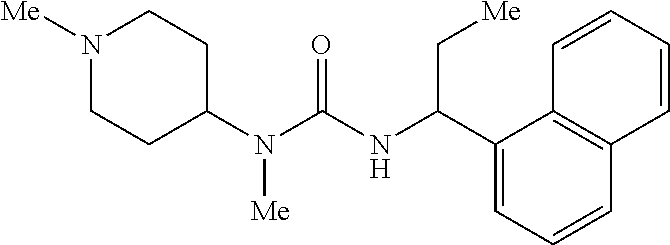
N1([Me])CCC(N(C(=O)NC(C2=CC=CC3=C2C=CC=C3)C[Me])[Me])CC1
